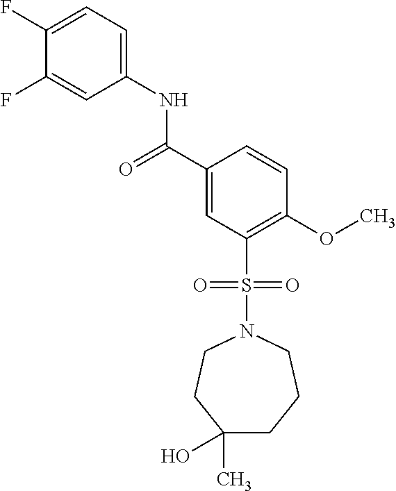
C(C1=CC(S(N2CCCC(C)(O)CC2)(=O)=O)=C(OC)C=C1)(=O)NC1=CC=C(F)C(F)=C1
